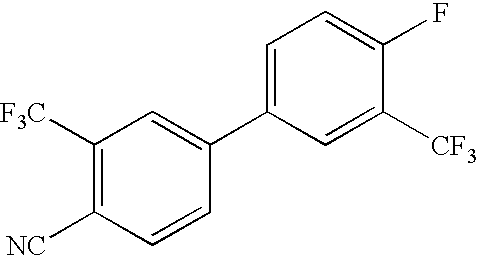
C1([F3C])=C([NC])C=CC(C2=CC=C(F)C([CF3])=C2)=C1
